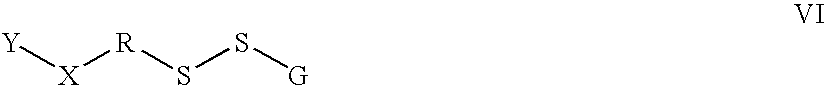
[Y][X][R]SS[G]
